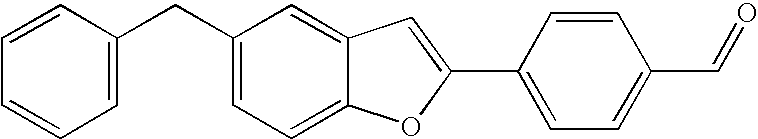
C1=CC(CC2=CC=C3C(=C2)C=C(C2=CC=C(C=O)C=C2)O3)=CC=C1
